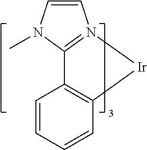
C1=CC=CC2=C1C1=N([Ir]2)C=CN1C
